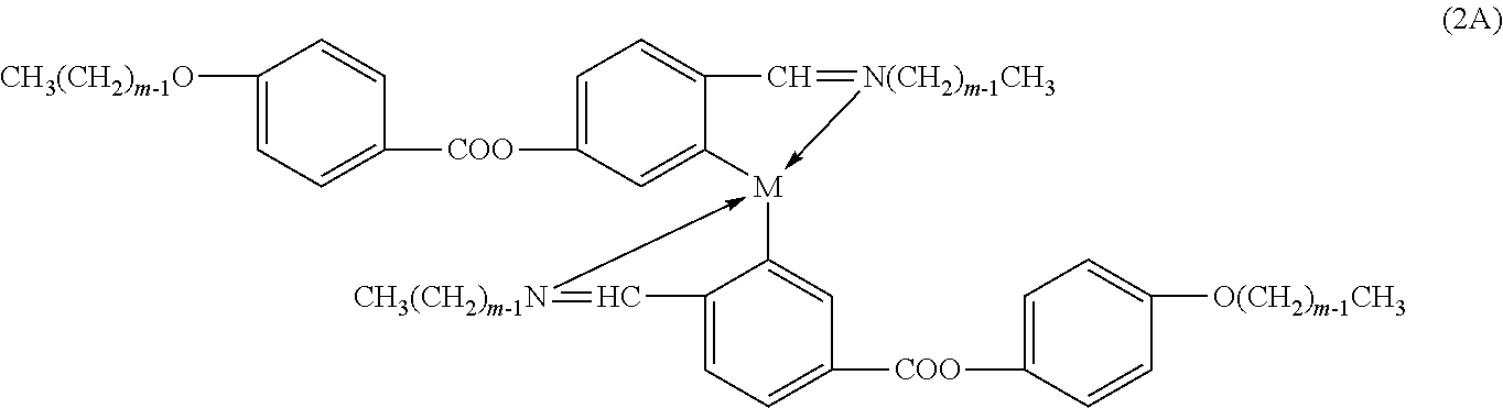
C1([CH3(CH2)m-1O])=CC=C([COO]C2=CC=C3C(=C2)[M]2(-[N(CH2)m-1CH3]=C3)-[CH3(CH2)m-1N]=CC3=CC=C([COO]C4=CC=C([O(CH2)m-1CH3])C=C4)C=C23)C=C1
